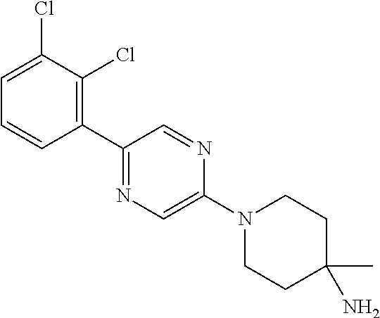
C1=C(Cl)C(Cl)=C(C2=NC=C(N3CCC(C)(N)CC3)N=C2)C=C1
